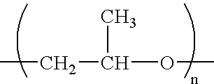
C(C(OC)C)C
